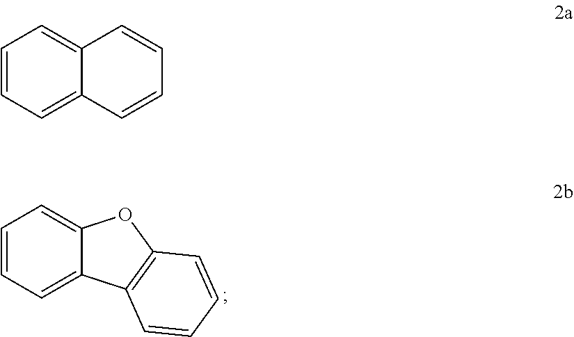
C1=CC=C2C(=C1)OC1=C2C=CC=C1.C1=CC=C2C(=C1)C=CC=C2
